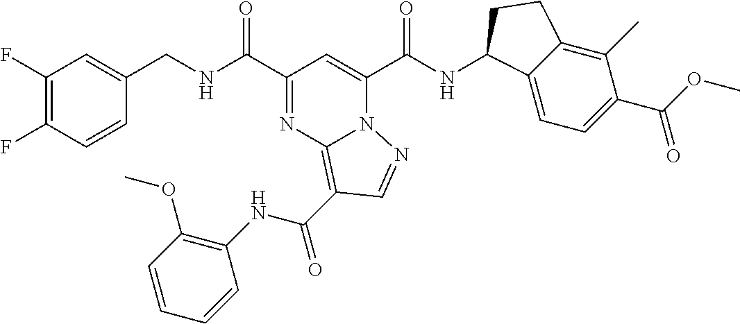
C1(F)=C(F)C=CC(CNC(C2=NC3=C(C(=O)NC4=C(OC)C=CC=C4)C=NN3C(C(NC3C4=CC=C(C(OC)=O)C(C)=C4CC3)=O)=C2)=O)=C1
